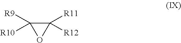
C1([R11])([R12])C([R9])([R10])O1
